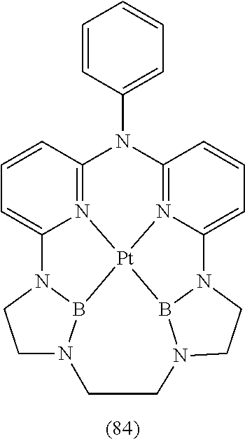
C1=CC2=N3C(=C1)N1CCN4B1[Pt]31N3=C(N2C2=CC=CC=C2)C=CC=C3N2B1N(CC2)CC4
